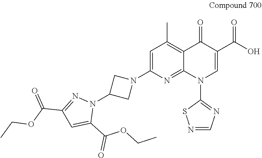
C1=C(N2CC(N3N=C(C(OCC)=O)C=C3C(OCC)=O)C2)N=C2C(=C1C)C(=O)C(C(O)=O)=CN2C1=NC=NS1
